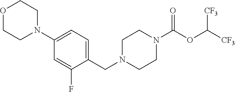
C(N1CCN(C(OC([CF3])[CF3])=O)CC1)C1=CC=C(N2CCOCC2)C=C1F
